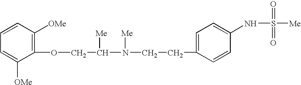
C1(OCC(N(CCC2=CC=C(NS([Me])(=O)=O)C=C2)[Me])[Me])=C([OMe])C=CC=C1[OMe]
